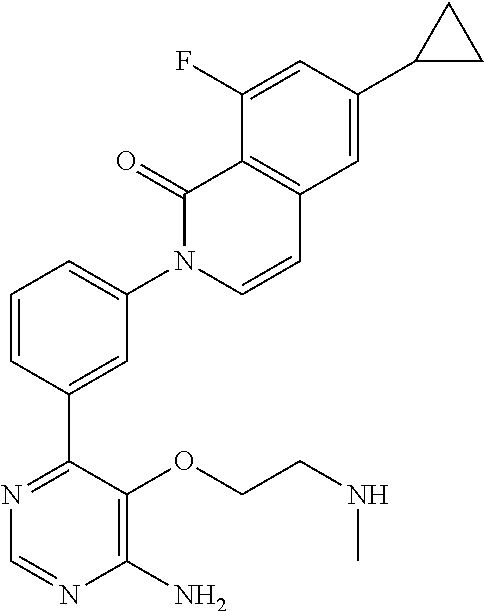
C1(F)=CC(C2CC2)=CC2=C1C(=O)N(C1=CC=CC(C3=NC=NC(N)=C3OCCNC)=C1)C=C2
